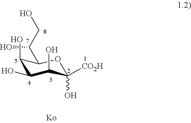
C1(O)C(O)C([CO2H])(O)OC(C(CO)O)C1O
